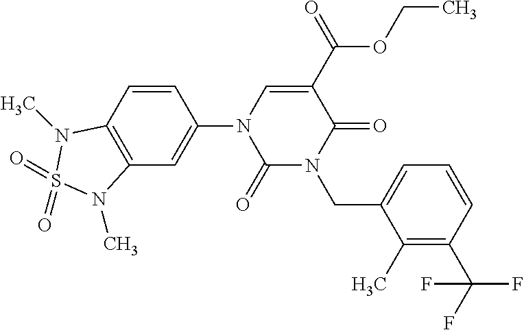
C1=CC2=C(C=C1N1C(=O)N(CC3=CC=CC(C(F)(F)F)=C3C)C(=O)C(C(OCC)=O)=C1)N(C)S(=O)(=O)N2C
